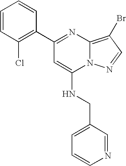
C1=CN=CC(CNC2=CC(C3=C(Cl)C=CC=C3)=NC3=C(Br)C=NN23)=C1
